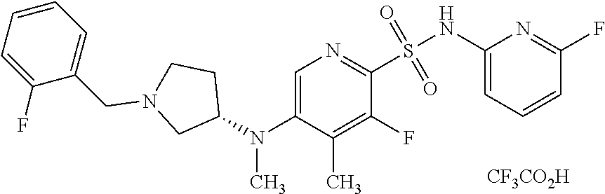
C1(N(C2=CN=C(S(=O)(=O)NC3=CC=CC(F)=N3)C(F)=C2C)C)CCN(CC2=CC=CC=C2F)C1.[CF3CO2H]
